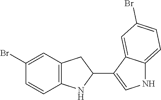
C12=C(C=C(Br)C=C1)CC(C1=CNC3=CC=C(Br)C=C13)N2
